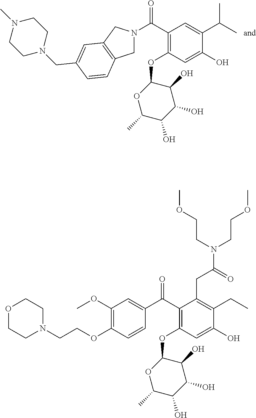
C1(C(N2CC3=C(C2)C=C(CN2CCN(C)CC2)C=C3)=O)=C(OC2OC(C)C(O)C(O)C2O)C=C(O)C(C(C)C)=C1.C1(C(C2=CC(OC)=C(OCCN3CCOCC3)C=C2)=O)=C(OC2OC(C)C(O)C(O)C2O)C=C(O)C(CC)=C1CC(N(CCOC)CCOC)=O
